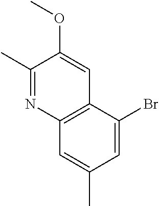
CC1=NC2=C(C=C1OC)C(Br)=CC(C)=C2
